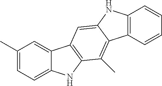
C1(C)=CC=C2C(=C1)C1=C(N2)C(C)=C2C(=C1)NC1=C2C=CC=C1
